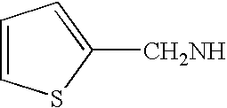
C1=CSC([CH2NH])=C1
